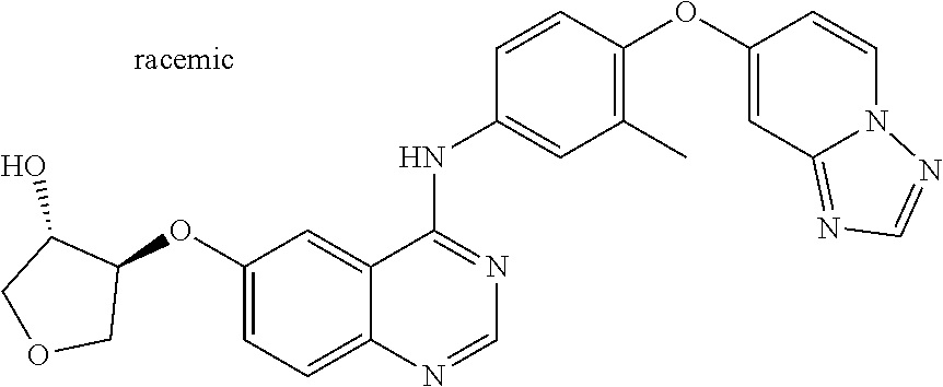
C1=C(OC2C(O)COC2)C=C2C(=C1)N=CN=C2NC1=CC(C)=C(OC2=CC3=NC=NN3C=C2)C=C1
